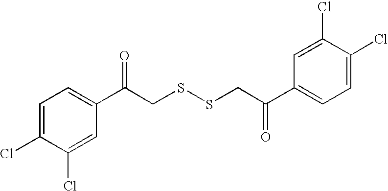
C1(Cl)=CC=C(C(CSSCC(C2=CC=C(Cl)C(Cl)=C2)=O)=O)C=C1Cl
